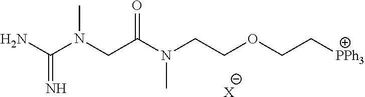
NC(N(CC(N(CCOCC[PPh3])C)=O)C)=N.[X]
